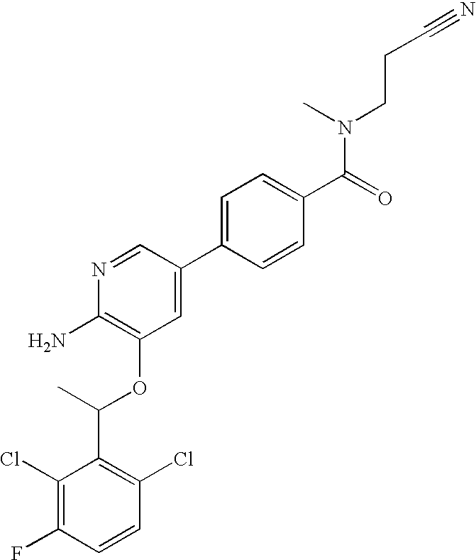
C1(Cl)=C(F)C=CC(Cl)=C1C(C)OC1=C(N)N=CC(C2=CC=C(C(=O)N(C)CCC#N)C=C2)=C1
